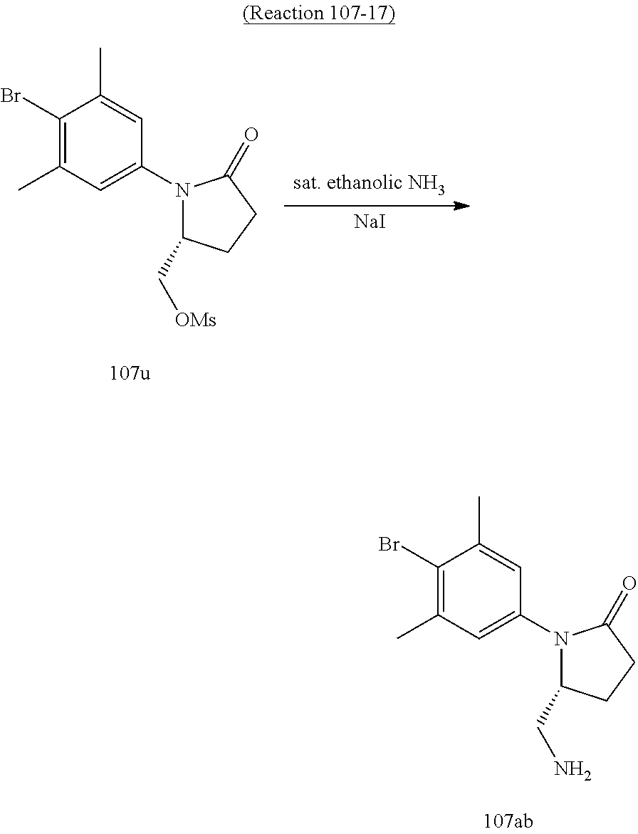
C1(Br)=C(C)C=C(N2C(C[OMs])CCC2=O)C=C1C.[NaI].C1(Br)=C(C)C=C(N2C(CN)CCC2=O)C=C1C
